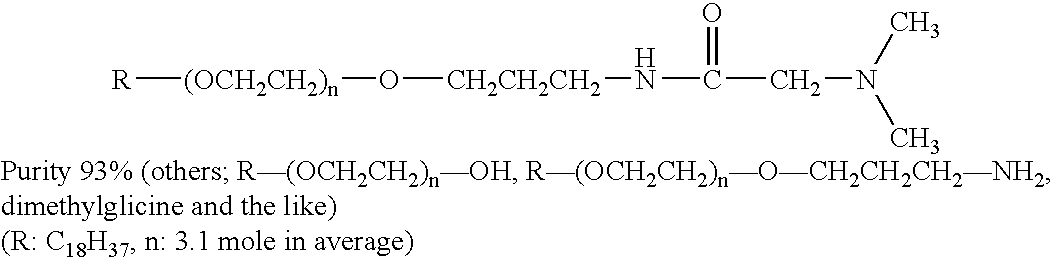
[R][(OCH2CH2)n]O[CH2CH2CH2]NC(=O)CN(C)C
